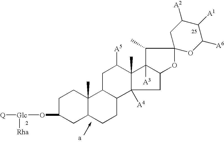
C1C(O[Glc]([Q])[Rha])CC2C(C)(C1)C1C(CC2)C2([A4])C(C)(C([A5])C1)C1([A3])C(C2)OC2(C1C)OC([A6])C([A1])C([A2])C2
